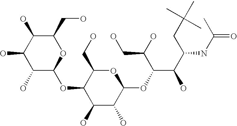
C1(CO)C(O)C(O)C(O)C(OC2C(O)C(O)C(OC(C(C(CC(C)(C)C)NC(=O)C)O)C(O)CO)OC2CO)O1
